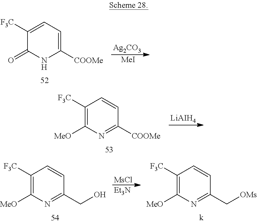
[Ag2CO3].[MeI].C1([F3C])=CC=C([COOMe])NC1=O.[LiAIH4].C1([F3C])=C([MeO])N=C([COOMe])C=C1.[MsCl].[Et3N].C1([F3C])=C([MeO])N=C(CO)C=C1.C1([F3C])=C([MeO])N=C(C[OMs])C=C1
